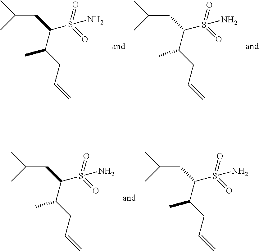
C(CC(C(CC=C)C)S(=O)(=O)N)(C)C.C(CC(C(CC=C)C)S(=O)(=O)N)(C)C.C(CC(C(CC=C)C)S(=O)(=O)N)(C)C.C(CC(C(CC=C)C)S(=O)(=O)N)(C)C
